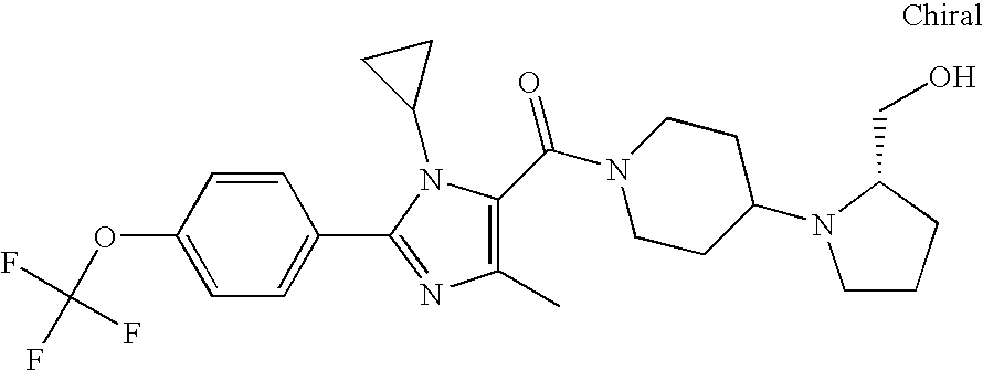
C1(OC(F)(F)F)=CC=C(C2=NC(C)=C(C(N3CCC(N4CCCC4CO)CC3)=O)N2C2CC2)C=C1
